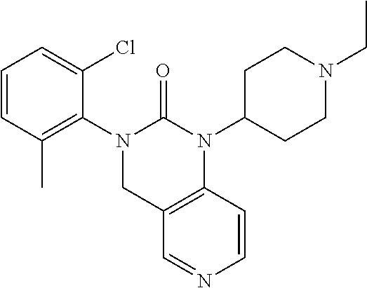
C1=CC(C)=C(N2CC3=C(N(C4CCN(CC)CC4)C2=O)C=CN=C3)C(Cl)=C1
